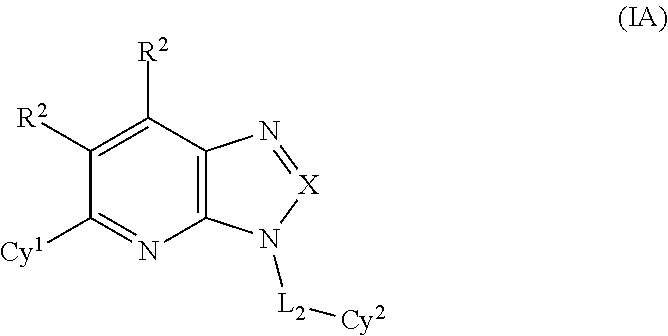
C12=C(C([R2])=C([R2])C([Cy1])=N1)N=[X]N2[L2][Cy2]
